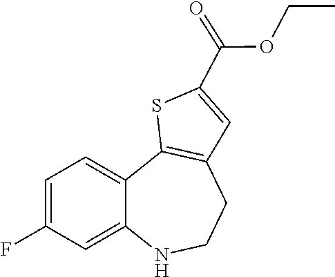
C12=CC(F)=CC=C1C1=C(CCN2)C=C(C(=O)OCC)S1
